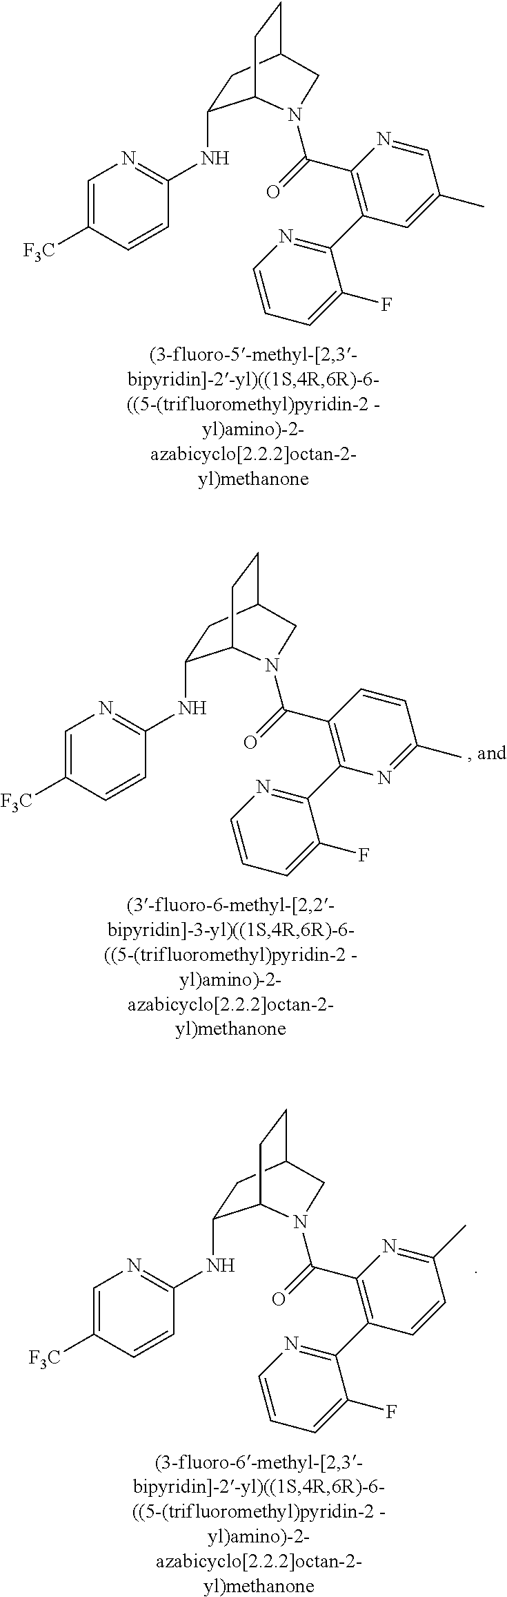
C1=C([F3C])C=CC(NC2CC3CCC2N(C(C2=C(C4=NC=CC=C4F)C=C(C)C=N2)=O)C3)=N1.C1=C([F3C])C=CC(NC2CC3CCC2N(C(C2=C(C4=NC=CC=C4F)N=C(C)C=C2)=O)C3)=N1.C1=C([F3C])C=CC(NC2CC3CCC2N(C(C2=C(C4=NC=CC=C4F)C=CC(C)=N2)=O)C3)=N1
